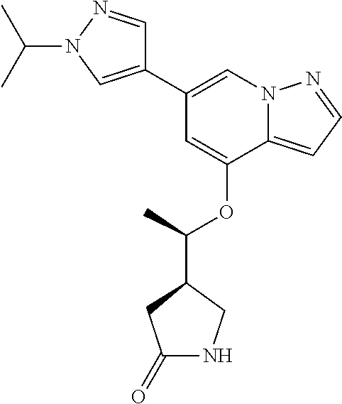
C1=C(OC(C)C2CNC(=O)C2)C2=CC=NN2C=C1C1=CN(C(C)C)N=C1
